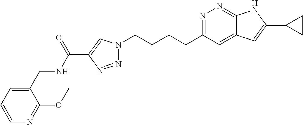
N1=C(CCCCN2N=NC(C(NCC3=CC=CN=C3OC)=O)=C2)C=C2C(=N1)NC(C1CC1)=C2
